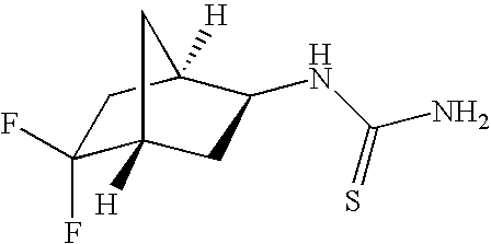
N(C(=S)N)C1CC2([H])C(F)(F)CC1([H])C2
